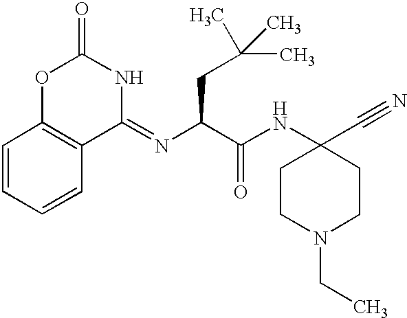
C1(=NC(CC(C)(C)C)C(=O)NC2(C#N)CCN(CC)CC2)C2=C(C=CC=C2)OC(=O)N1
